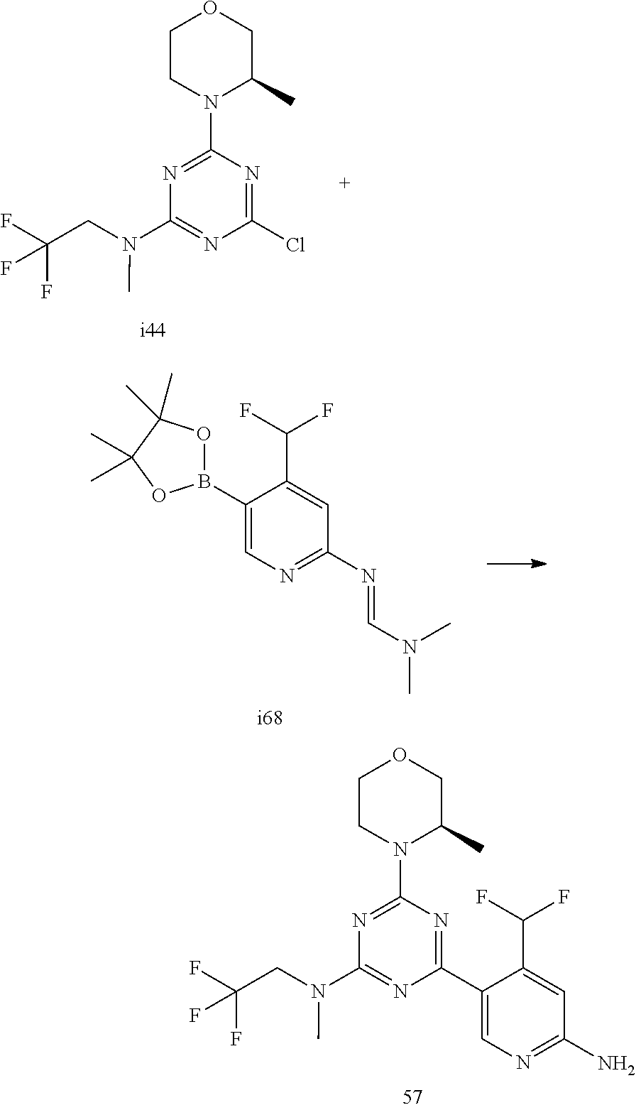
C1(B2OC(C)(C)C(C)(C)O2)=CN=C(N=CN(C)C)C=C1C(F)F.C1(C2=CN=C(N)C=C2C(F)F)=NC(N2C(C)COCC2)=NC(N(CC(F)(F)F)C)=N1.C1(Cl)=NC(N2C(C)COCC2)=NC(N(CC(F)(F)F)C)=N1
